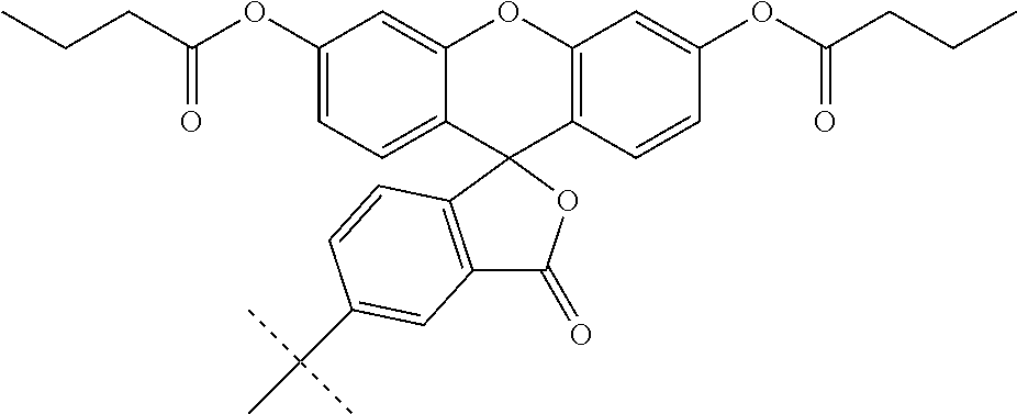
CCCC(OC1=CC=C2C(=C1)OC1=C(C23C2=C(C(=O)O3)C=C(C(C)(C)C)C=C2)C=CC(OC(CCC)=O)=C1)=O
